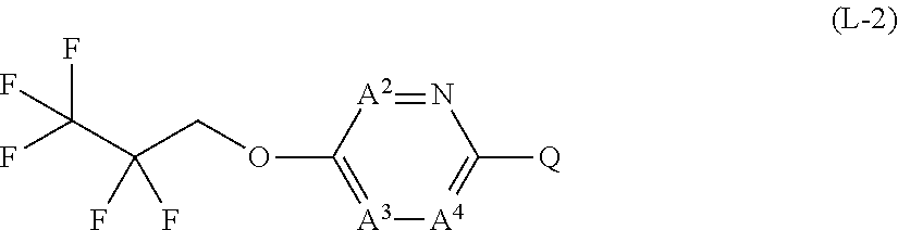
FC(C(COC1=[A3][A4]=C([Q])N=[A2]1)(F)F)(F)F
